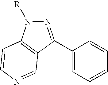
N1=C(C2=CC=CC=C2)C2=C(N1[R])C=CN=C2
